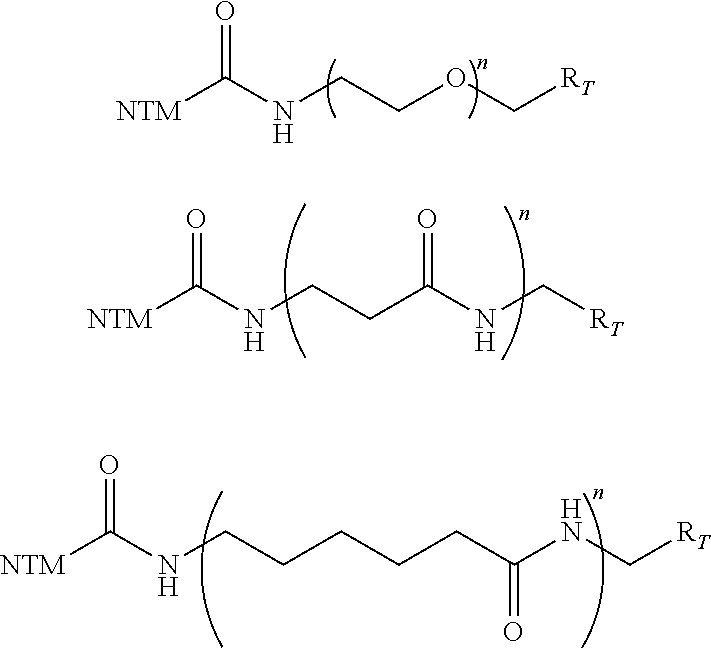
O=C([NTM])NCCOC[RT].O=C([NTM])NCCCCCC(NC[RT])=O.O=C([NTM])NCCC(NC[RT])=O
